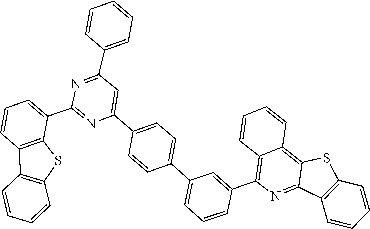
C1=C(C2=NC(C3=CC=C(C4=CC=CC(C5=C6C(=C7C(=N5)C5=C(C=CC=C5)S7)C=CC=C6)=C4)C=C3)=CC(C3=CC=CC=C3)=N2)C2=C(C=C1)C1=C(S2)C=CC=C1
